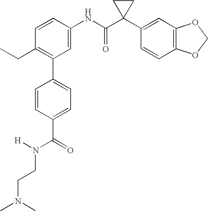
C1(NC(C2(C3=CC4=C(C=C3)OCO4)CC2)=O)=CC(C2=CC=C(C(=O)N(CCN(C)C)[H])C=C2)=C(CC)C=C1
